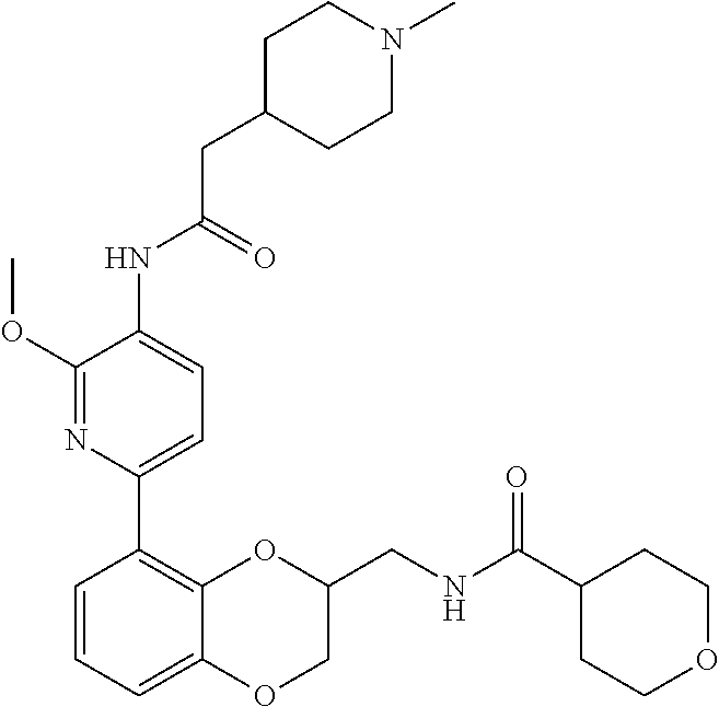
N(C1=CC=C(C2=C3C(=CC=C2)OCC(CNC(C2CCOCC2)=O)O3)N=C1OC)C(CC1CCN(C)CC1)=O
